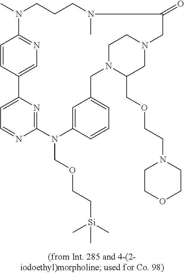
C12=NC(=CC=N1)C1=CN=C(C=C1)N(C)CCCN(C)C(=O)CN1CC(COCCN3CCOCC3)N(CC3=CC=CC(=C3)N2COCC[Si](C)(C)C)CC1
